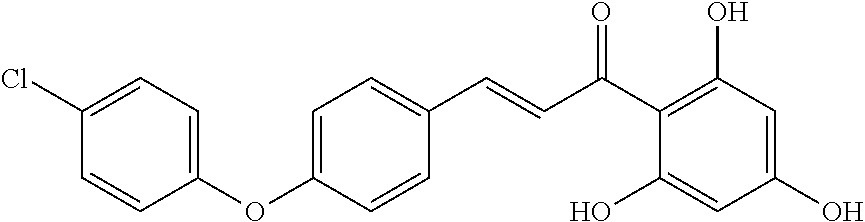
C(C(C1=C(O)C=C(O)C=C1O)=O)=CC1=CC=C(OC2=CC=C(Cl)C=C2)C=C1
